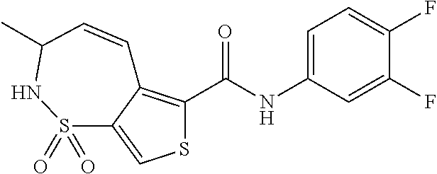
S1C(C(=O)NC2=CC=C(F)C(F)=C2)=C2C(=C1)S(=O)(=O)NC(C)C=C2
